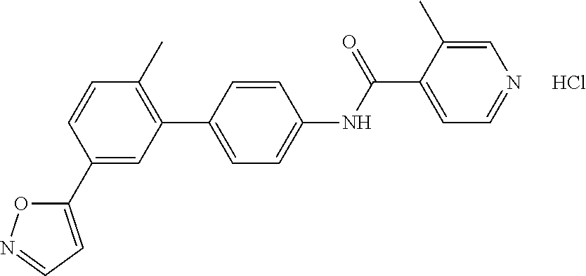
C1(C2=CC=NO2)=CC(C2=CC=C(NC(C3=CC=NC=C3C)=O)C=C2)=C(C)C=C1.Cl
